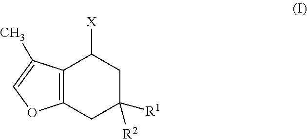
C12=C(CC([R1])([R2])CC1[X])OC=C2C
